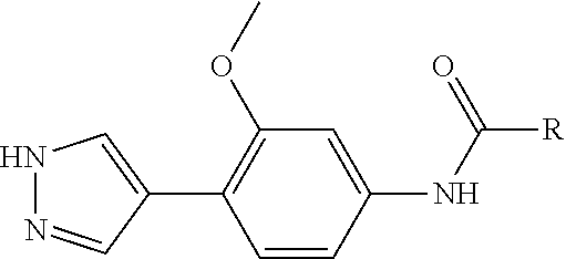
N1N=CC(C2=C(OC)C=C(NC([R])=O)C=C2)=C1
